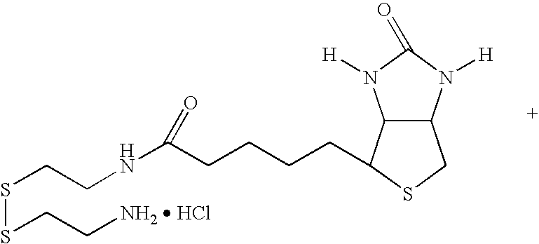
S(SCC[NH2  HCl])CCNC(CCCCC1C2C(CS1)N([H])C(=O)N2[H])=O
